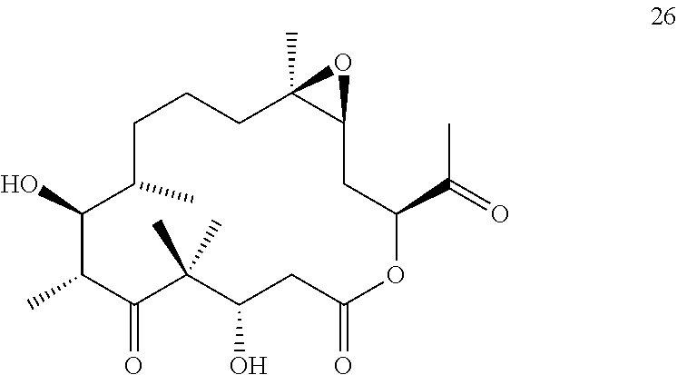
C1(O)C(C)C(=O)C(C)(C)C(O)CC(=O)OC(C(=O)C)CC2C(C)(CCCC1C)O2
